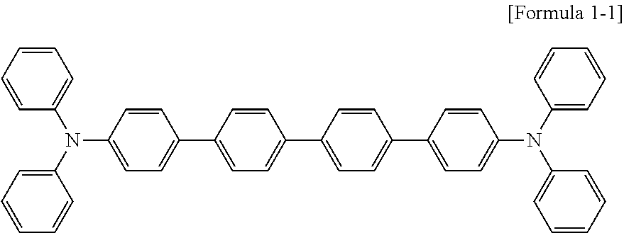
N(C1=CC=C(C2=CC=C(C3=CC=C(C4=CC=C(N(C5=CC=CC=C5)C5=CC=CC=C5)C=C4)C=C3)C=C2)C=C1)(C1=CC=CC=C1)C1=CC=CC=C1
